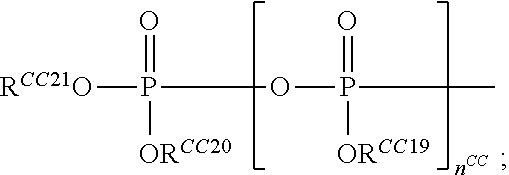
[RCC21O]P(=O)([ORCC20])OP(C)(=O)[ORCC19]
